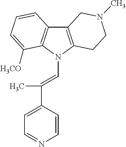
C12=C(N(C=C(C3=CC=NC=C3)C)C3=C1C=CC=C3[H3CO])CCN(C)C2
